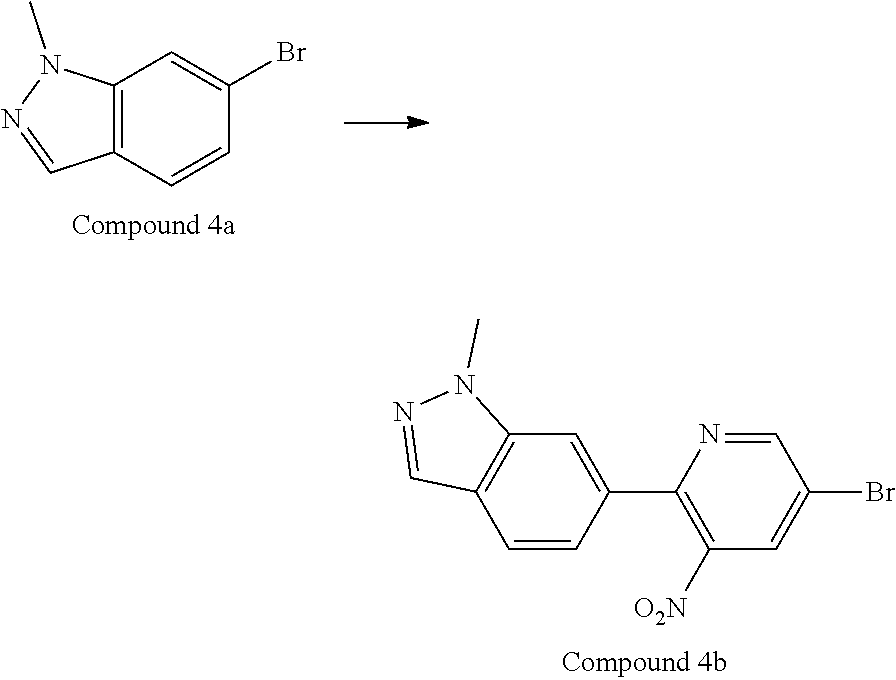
C1=CC(C2=C([O2N])C=C(Br)C=N2)=CC2=C1C=NN2C.C12=C(C=CC(Br)=C1)C=NN2C
